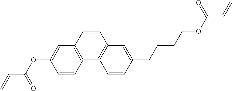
C1=CC2=C(C=C1OC(C=C)=O)C=CC1=C2C=CC(CCCCOC(C=C)=O)=C1
